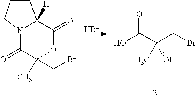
C1(=O)C(CBr)(C)OC(=O)C2([H])CCCN12.Br.OC(C(CBr)(C)O)=O
